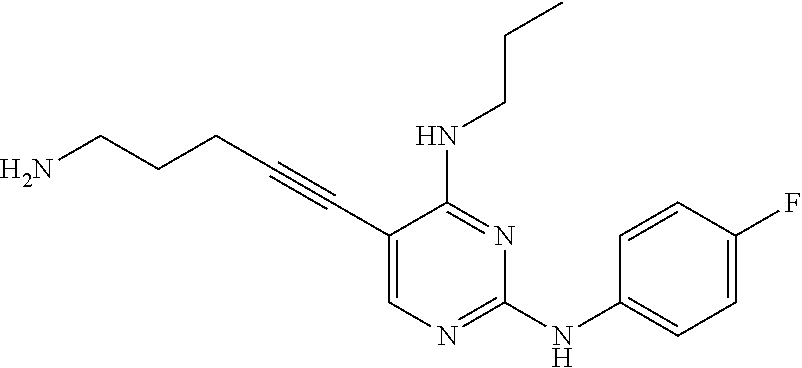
NCCCC#CC1=CN=C(NC2=CC=C(F)C=C2)N=C1NCCC
